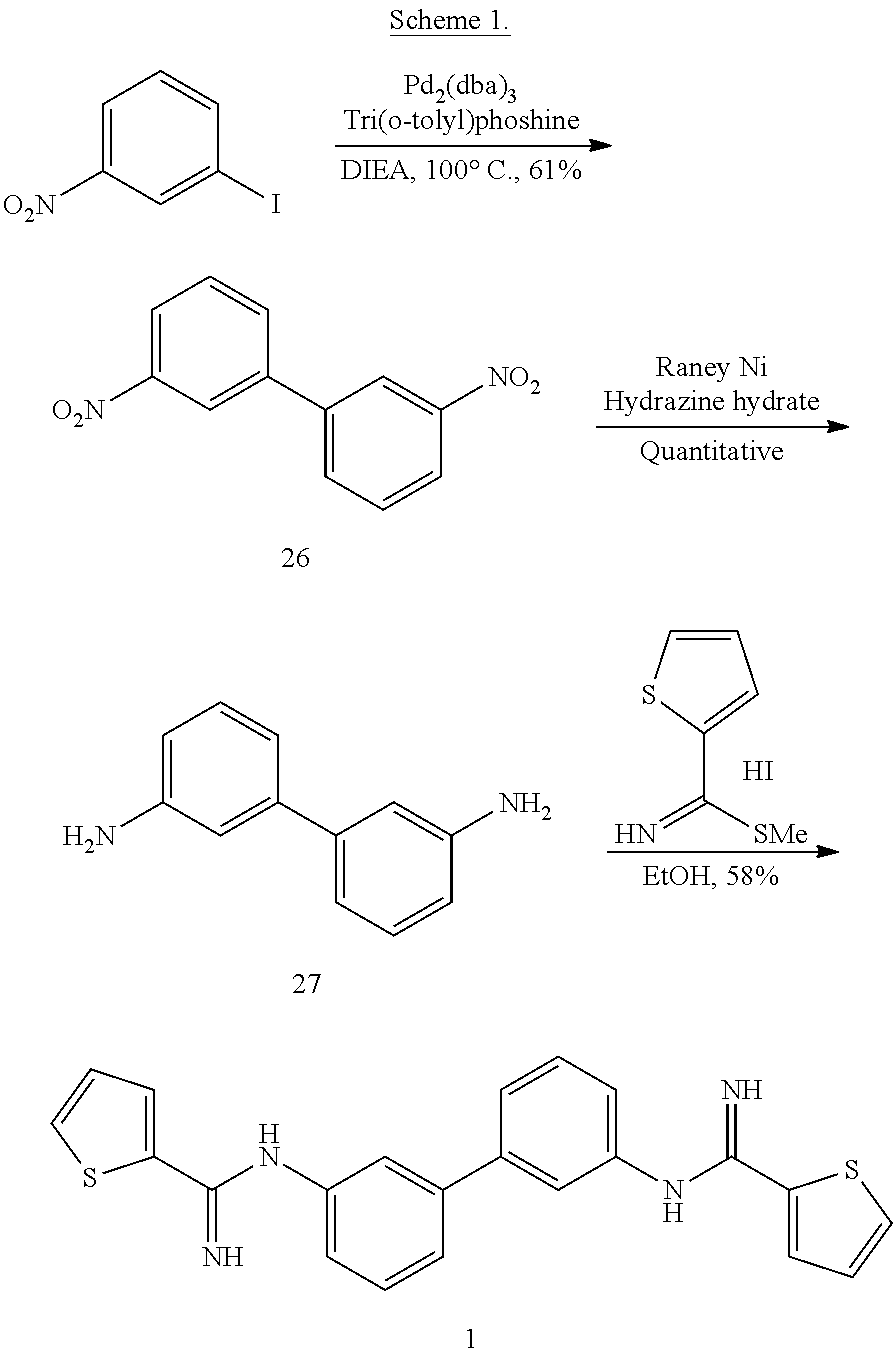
C1=C([O2N])C=C(I)C=C1.C1=C([O2N])C=C(C2=CC=CC([NO2])=C2)C=C1.C1=C(N)C=C(C2=CC=CC(N)=C2)C=C1.C1=CSC(C([SMe])=N)=C1.I.C1=CC(C2=CC(NC(=N)C3=CC=CS3)=CC=C2)=CC(NC(=N)C2=CC=CS2)=C1
